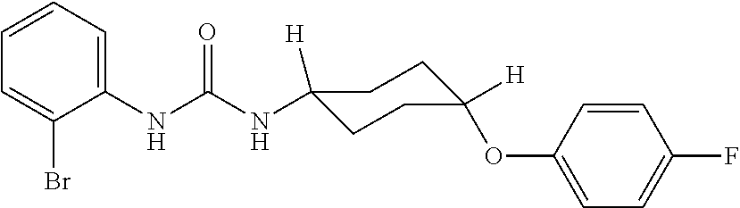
N(C(NC1=CC=CC=C1Br)=O)C1([H])CCC(OC2=CC=C(F)C=C2)([H])CC1
